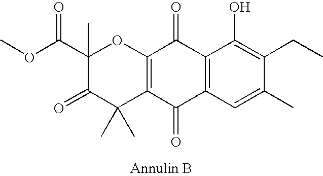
C1(C(OC)=O)(C)C(=O)C(C)(C)C2=C(O1)C(=O)C1=C(C2=O)C=C(C)C(CC)=C1O
